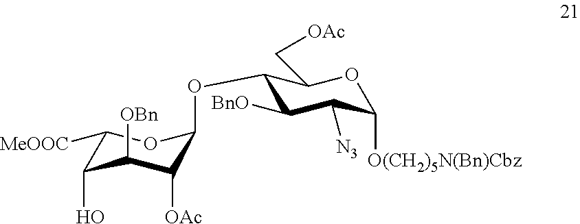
C1(OC2C([OAc])C([OBn])C(O)C([MeOOC])O2)C([BnO])C([N3])C([O(CH2)5N(Bn)Cbz])OC1C[OAc]
